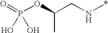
P(=O)(OC(CN*)C)(O)O
